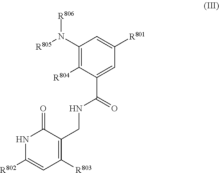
C1(N([R805])[R806])=C([R804])C(C(NCC2=C([R803])C=C([R802])NC2=O)=O)=CC([R801])=C1
